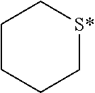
[S*]1CCCCC1
